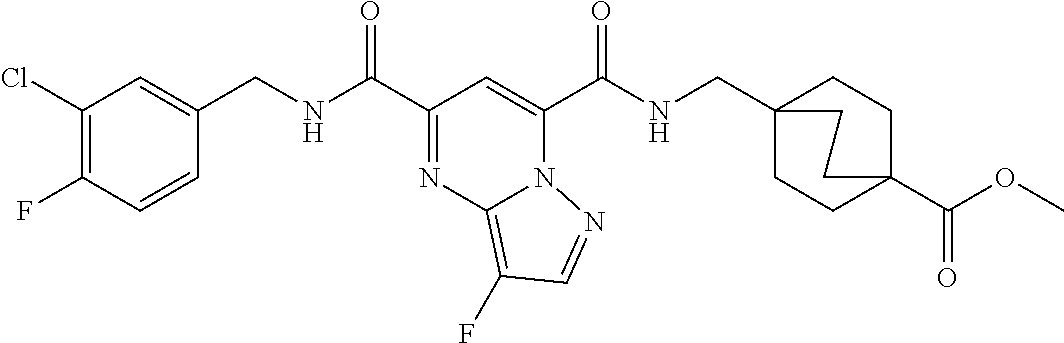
C1(Cl)=C(F)C=CC(CNC(C2=NC3=C(F)C=NN3C(C(NCC34CCC(C(OC)=O)(CC3)CC4)=O)=C2)=O)=C1
